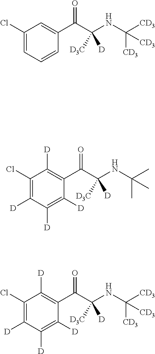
C1(Cl)=CC=CC(C(C(NC([CD3])([CD3])[CD3])([D])[D3C])=O)=C1.C1(Cl)=C([D])C([D])=C([D])C(C(C(NC([CD3])([CD3])[CD3])([D])[D3C])=O)=C1[D].C1(Cl)=C([D])C([D])=C([D])C(C(C(NC(C)(C)C)([D])[D3C])=O)=C1[D]
